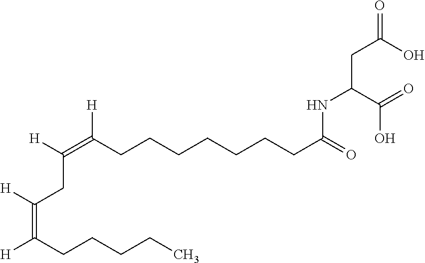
C(C(=O)O)C(C(O)=O)NC(CCCCCCCC(=C([H])CC(=C([H])CCCCC)[H])[H])=O
